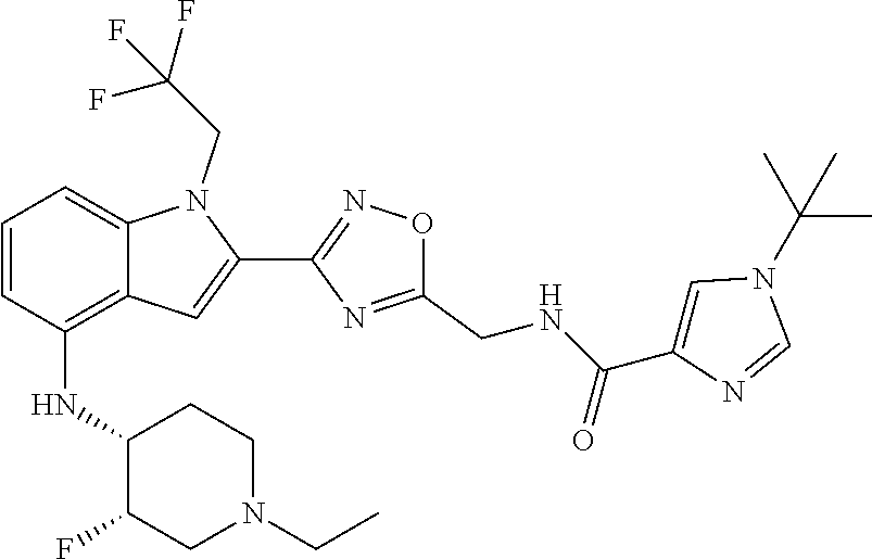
C1=CC(NC2C(F)CN(CC)CC2)=C2C(=C1)N(CC(F)(F)F)C(C1=NOC(CNC(C3=CN(C(C)(C)C)C=N3)=O)=N1)=C2
